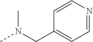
CN(CC1=CC=NC=C1)C
